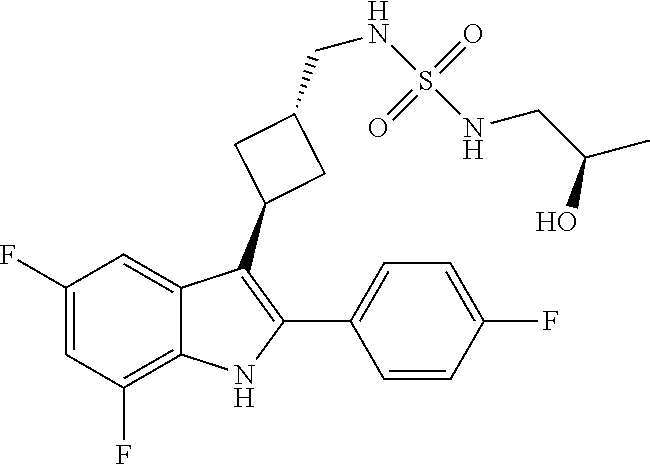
N(S(NCC(O)C)(=O)=O)CC1CC(C2=C(C3=CC=C(F)C=C3)NC3=C(F)C=C(F)C=C23)C1
